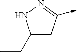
C1(CC)=CC(->C)=NN1
